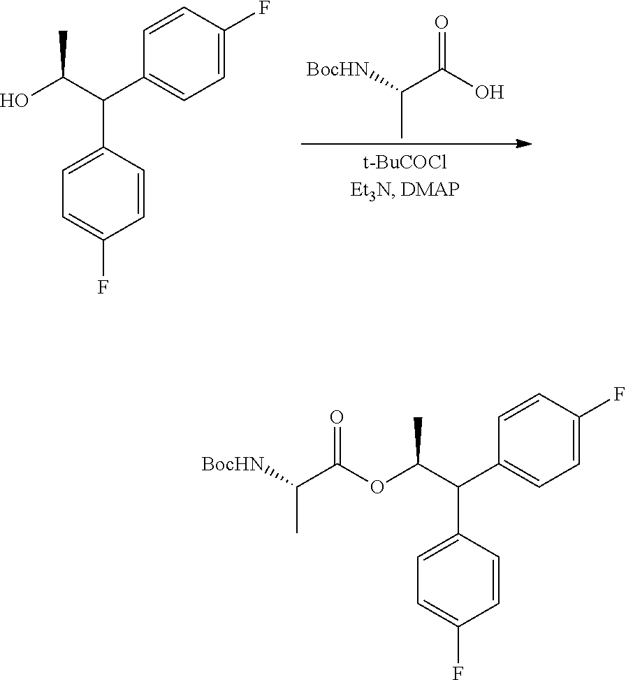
O=C(O)C([BocHN])C.C1=C(C(C(O)C)C2=CC=C(F)C=C2)C=CC(F)=C1.C1=C(C(C(OC(C([BocHN])C)=O)C)C2=CC=C(F)C=C2)C=CC(F)=C1
